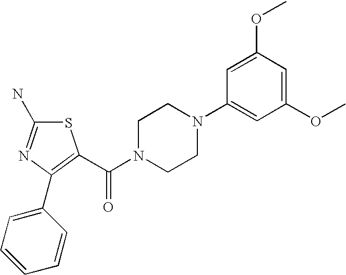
S1C(N)=NC(C2=CC=CC=C2)=C1C(N1CCN(C2=CC(OC)=CC(OC)=C2)CC1)=O
